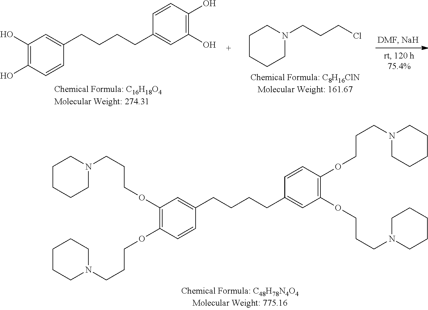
C1(O)=C(O)C=CC(CCCCC2=CC(O)=C(O)C=C2)=C1.C1CCCN(CCCCl)C1.C1(OCCCN2CCCCC2)=C(OCCCN2CCCCC2)C=CC(CCCCC2=CC(OCCCN3CCCCC3)=C(OCCCN3CCCCC3)C=C2)=C1
